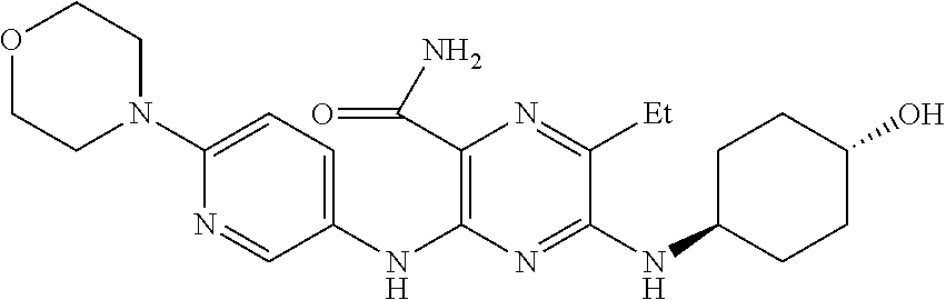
C1(NC2=C(C(N)=O)N=C([Et])C(NC3CCC(O)CC3)=N2)=CC=C(N2CCOCC2)N=C1
